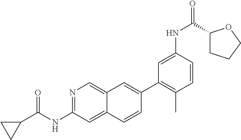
N1=C(NC(C2CC2)=O)C=C2C(=C1)C=C(C1=C(C)C=CC(NC(C3CCCO3)=O)=C1)C=C2
